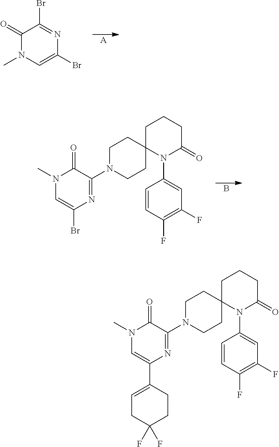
[A].C1(=O)N(C)C=C(Br)N=C1Br.B.C1=C(N2C3(CCN(C4=NC(Br)=CN(C)C4=O)CC3)CCCC2=O)C=CC(F)=C1F.C1=C(N2C3(CCN(C4=NC(C5=CCC(F)(F)CC5)=CN(C)C4=O)CC3)CCCC2=O)C=CC(F)=C1F
